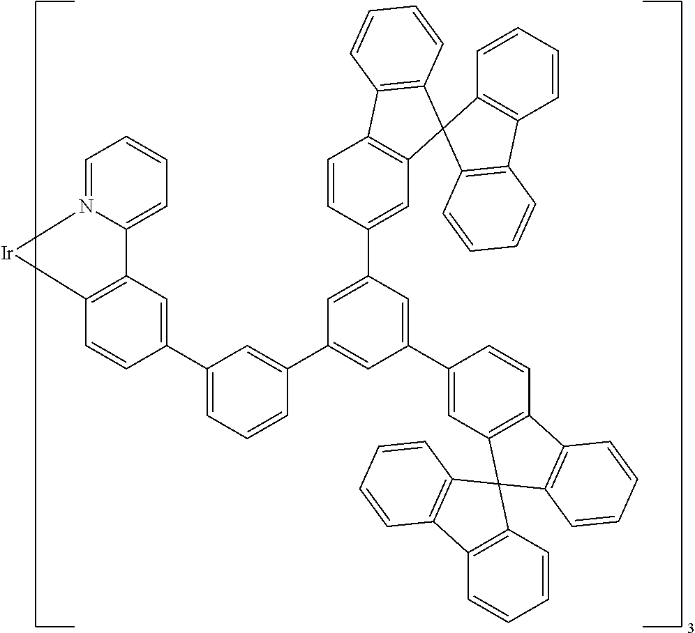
C12=C(C=CC(C3=CC=CC(C4=CC(C5=CC6=C(C=C5)C5=C(C=CC=C5)C65C6=C(C=CC=C6)C6=C5C=CC=C6)=CC(C5=CC6=C(C=C5)C5=C(C=CC=C5)C65C6=C(C=CC=C6)C6=C5C=CC=C6)=C4)=C3)=C1)[Ir]N1=CC=CC=C21
